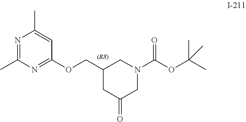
N1=C(C)N=C(OCC2CC(=O)CN(C(OC(C)(C)C)=O)C2)C=C1C
